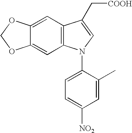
C12=CC3=C(C=C1OCO2)C(C[COOH])=CN3C1=CC=C([NO2])C=C1C
